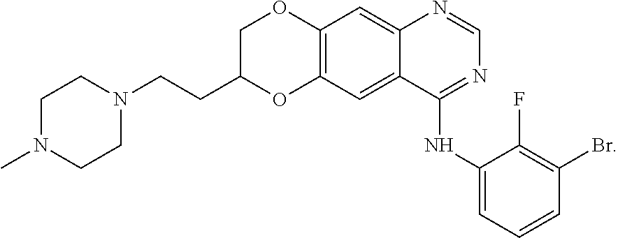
C1CN(C)CCN1CCC1COC2=C(O1)C=C1C(NC3=CC=CC(Br)=C3F)=NC=NC1=C2
